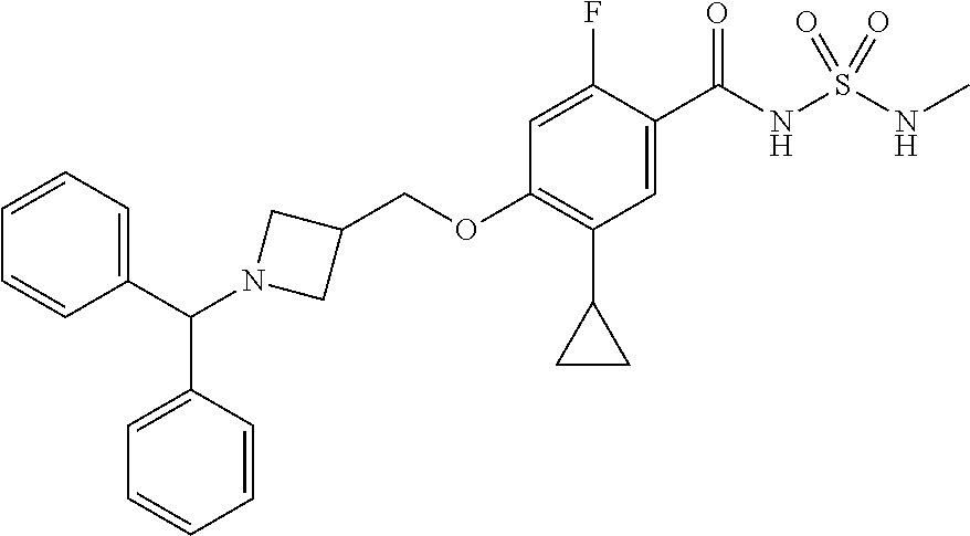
C1=CC=C(C(N2CC(COC3=C(C4CC4)C=C(C(NS(NC)(=O)=O)=O)C(F)=C3)C2)C2=CC=CC=C2)C=C1
